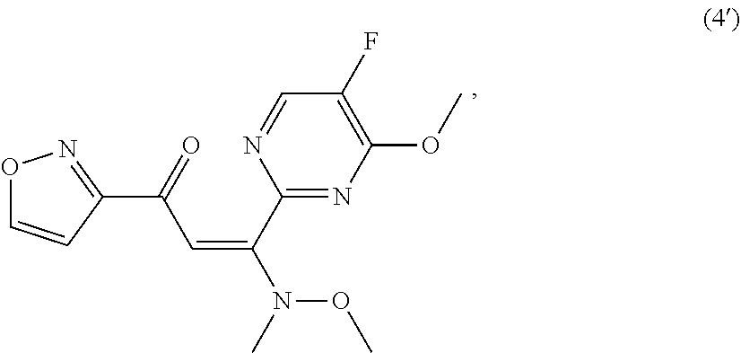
C1(OC)=C(F)C=NC(C(=CC(C2=NOC=C2)=O)N(C)OC)=N1
